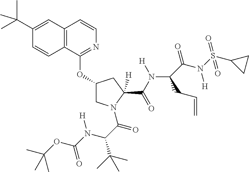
C12=C(C(OC3CN(C(C(N(C(=O)OC(C)(C)C)[H])C(C)(C)C)=O)C(C(N([H])C4(C(=O)N(S(=O)(C5CC5)=O)[H])C(C=C)C4)=O)([H])C3)=NC=C1)C=CC(C(C)(C)C)=C2
